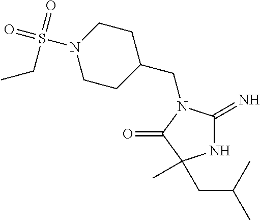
C1C(CN2C(=N)NC(C)(CC(C)C)C2=O)CCN(S(=O)(=O)CC)C1
